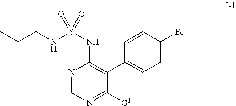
CCCNS(NC1=C(C2=CC=C(Br)C=C2)C([G1])=NC=N1)(=O)=O
